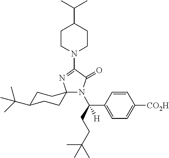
N1(C2=NC3(N(C(CCC(C)(C)C)(C4=CC=C([CO2H])C=C4)[H])C2=O)CCC(C(C)(C)C)CC3)CCC(C(C)C)CC1
